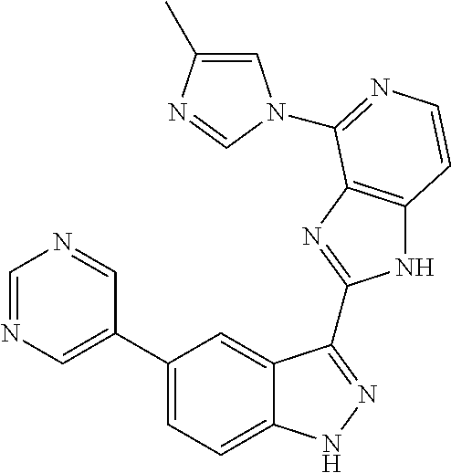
C1(C2=CN=CN=C2)=CC=C2C(=C1)C(C1=NC3=C(N1)C=CN=C3N1C=C(C)N=C1)=NN2
